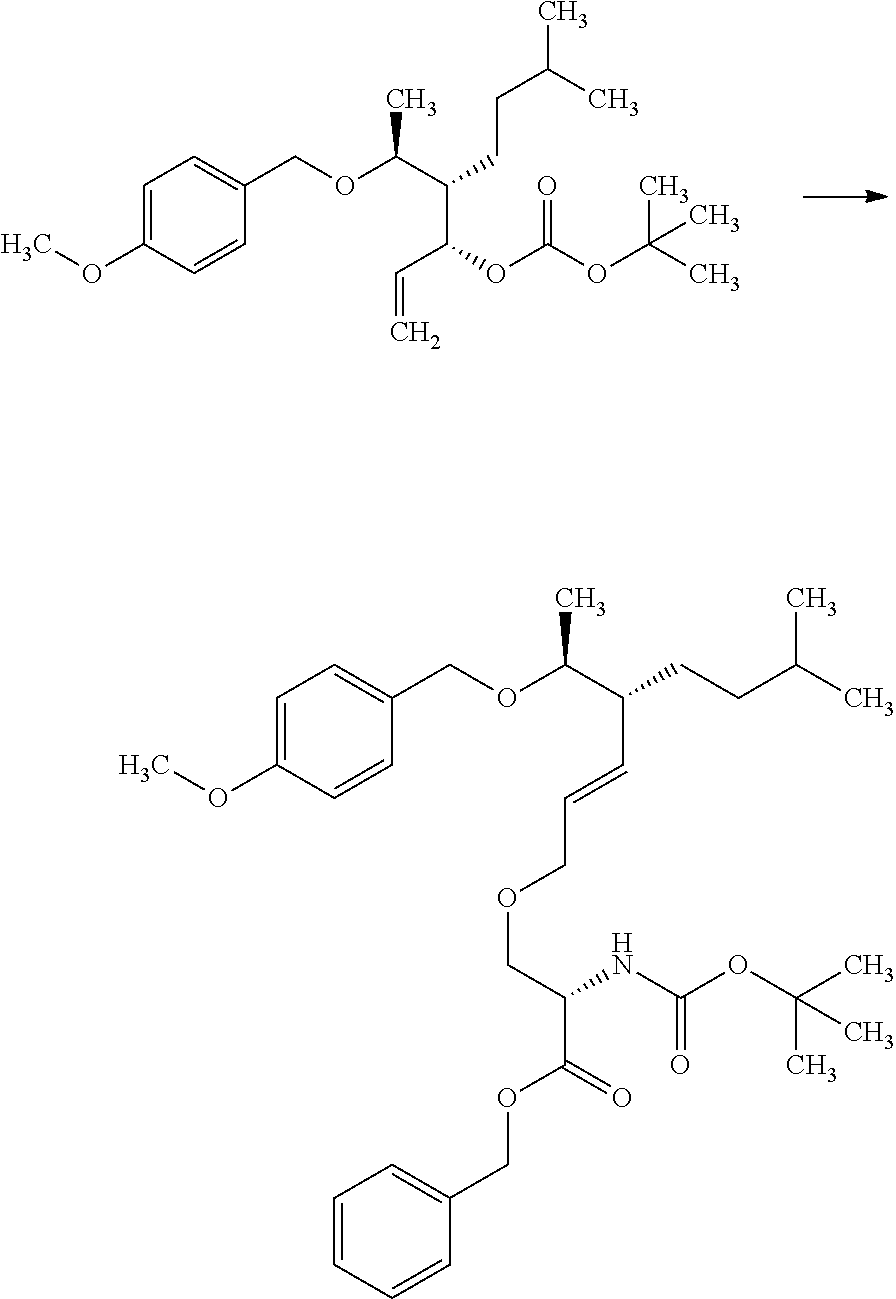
O(C(C(C=CCOCC(C(OCC1=CC=CC=C1)=O)NC(OC(C)(C)C)=O)CCC(C)C)C)CC1=CC=C(OC)C=C1.O(C(C(C(OC(OC(C)(C)C)=O)C=C)CCC(C)C)C)CC1=CC=C(OC)C=C1
